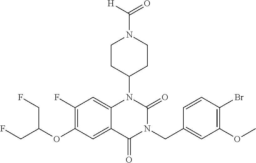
C12=CC(F)=C(OC(CF)CF)C=C1C(=O)N(CC1=CC(OC)=C(Br)C=C1)C(=O)N2C1CCN(C([H])=O)CC1
